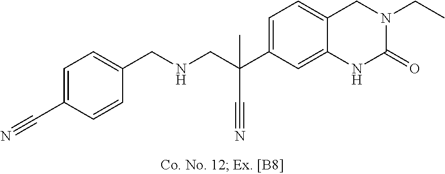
C1=C(C#N)C=CC(CNCC(C2=CC=C3C(=C2)NC(=O)N(CC)C3)(C#N)C)=C1
